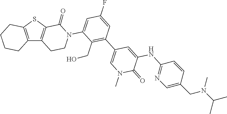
C12=C(SC3=C1CCN(C1=CC(F)=CC(C4=CN(C)C(=O)C(NC5=NC=C(CN(C(C)C)C)C=C5)=C4)=C1CO)C3=O)CCCC2
